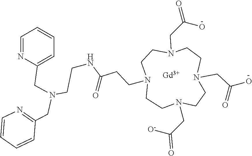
N1=CC=CC=C1CN(CCNC(CCN1CCN(CC(O)=O)CCN(CC(O)=O)CCN(CC([O-])=O)CC1)=O)CC1=NC=CC=C1.[Gd]
